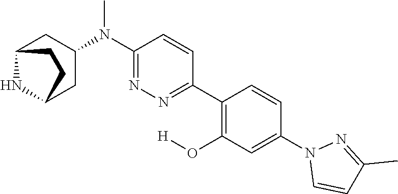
N1(C2=CC(O[H])=C(C3=NN=C(N(C)C4CC5NC(C4)CC5)C=C3)C=C2)C=CC(C)=N1
